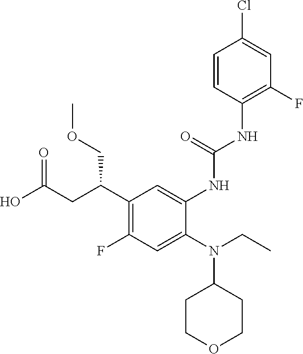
C1(C(CC(O)=O)COC)=C(F)C=C(N(CC)C2CCOCC2)C(NC(NC2=C(F)C=C(Cl)C=C2)=O)=C1
